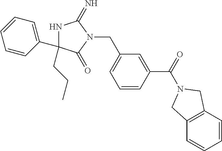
N1C(CCC)(C2=CC=CC=C2)C(=O)N(CC2=CC=CC(C(=O)N3CC4=C(C=CC=C4)C3)=C2)C1=N
